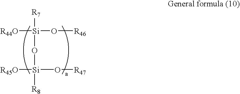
[R44O][Si](O[R46])([R7])O[Si]([R8])([R45O])O[R47]
